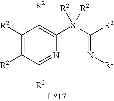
C1([Si](C(=N[R1])[R2])([R2])[R2])=C([R2])C([R2])=C([R2])C([R2])=N1
